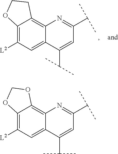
C12=C([L2])C=C3C(=C1CCO2)N=C(C(C)C)C=C3C(C)C.C12=C([L2])C=C3C(=C1OCO2)N=C(C(C)C)C=C3C(C)C
